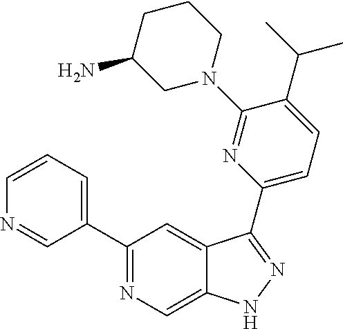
C1(C2=CC=CN=C2)=NC=C2C(=C1)C(C1=CC=C(C(C)C)C(N3CCCC(N)C3)=N1)=NN2
